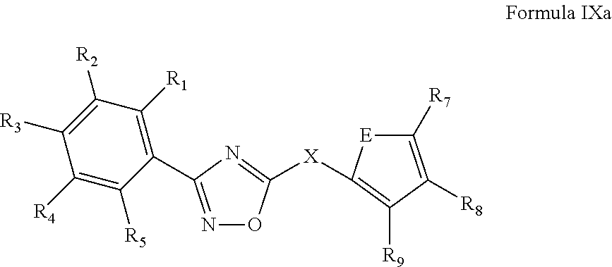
N1=C(C2=C([R1])C([R2])=C([R3])C([R4])=C2[R5])N=C([X]C2=C([R9])C([R8])=C([R7])[E]2)O1
